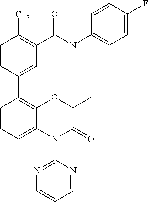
C1=CC(C2=C3C(=CC=C2)N(C2=NC=CC=N2)C(=O)C(C)(C)O3)=CC(C(NC2=CC=C(F)C=C2)=O)=C1[CF3]
